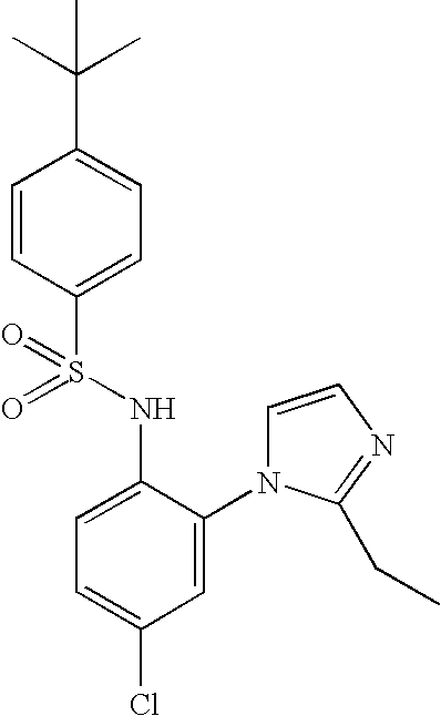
C1=CC(S(NC2=CC=C(Cl)C=C2N2C=CN=C2CC)(=O)=O)=CC=C1C(C)(C)C
